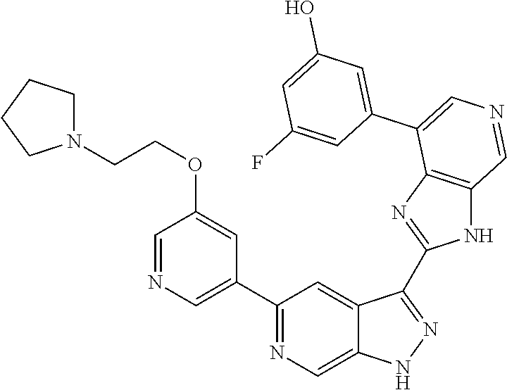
C1(C2=CN=CC(OCCN3CCCC3)=C2)=NC=C2C(=C1)C(C1=NC3=C(N1)C=NC=C3C1=CC(O)=CC(F)=C1)=NN2
